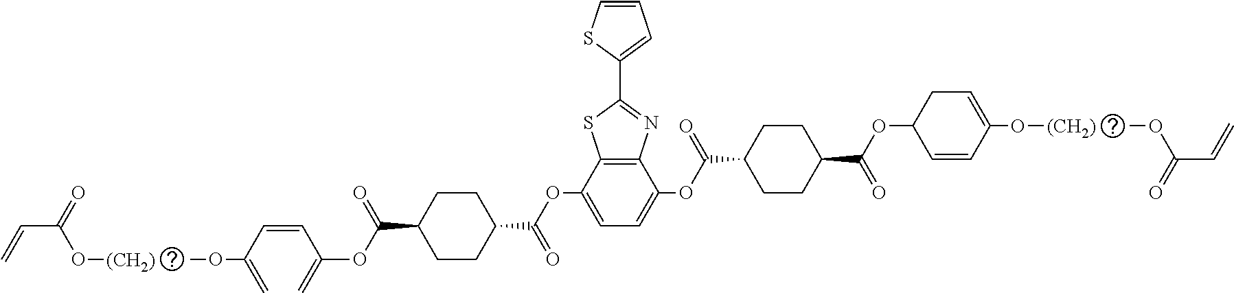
C=CC(O[(CH2)])=O.O(C(=C)C=CC(=C)OC(C1CCC(C(OC2=CC=C(OC(C3CCC(C(OC4CC=C(O[(CH2)])C=C4)=O)CC3)=O)C3=C2SC(C2=CC=CS2)=N3)=O)CC1)=O)C.O(C(C=C)=O)C
